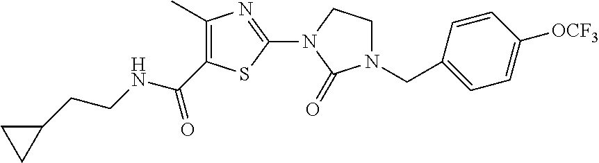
C1(C)=C(C(NCCC2CC2)=O)SC(N2C(=O)N(CC3=CC=C([OCF3])C=C3)CC2)=N1
